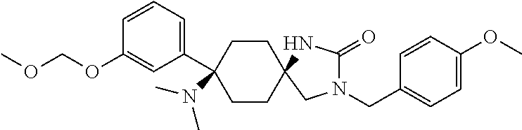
C1=CC=C(C2(N(C)C)CCC3(NC(=O)N(CC4=CC=C(OC)C=C4)C3)CC2)C=C1OCOC
